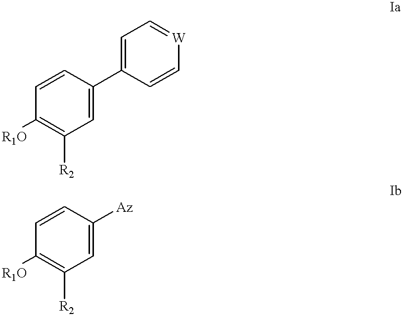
C1=C(C2=CC=[W]C=C2)C=CC([R1O])=C1[R2].C1=C([Az])C=CC([R1O])=C1[R2]
